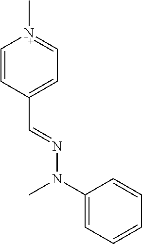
C1=CC(C=NN(C2=CC=CC=C2)C)=CC=[N+]1C
